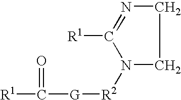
C1([R1])=NCCN1[R2][G]C([R1])=O
